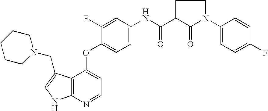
N(C(=O)C1C(=O)N(C2=CC=C(F)C=C2)CC1)C1=CC=C(OC2=CC=NC3=C2C(CN2CCCCC2)=CN3)C(F)=C1
